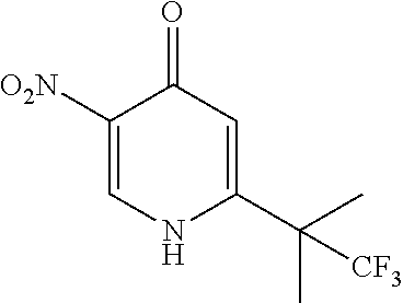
C1([O2N])=CNC(C(C)(C)[CF3])=CC1=O
